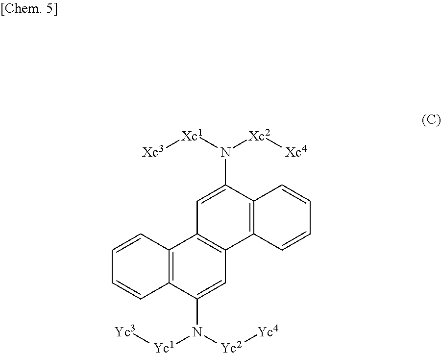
C1=C(N([Xc1][Xc3])[Xc2][Xc4])C2=C(C3=C1C1=C(C(N([Yc1][Yc3])[Yc2][Yc4])=C3)C=CC=C1)C=CC=C2
